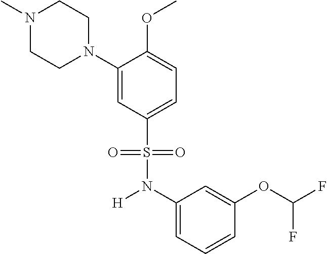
N1(C)CCN(C2=CC(S(N(C3=CC=CC(OC(F)F)=C3)[H])(=O)=O)=CC=C2OC)CC1
